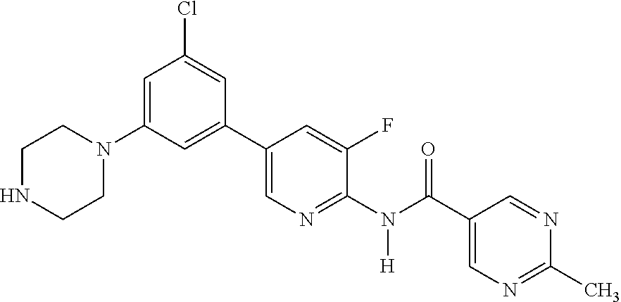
C1(C2=CN=C(N(C(C3=CN=C(C)N=C3)=O)[H])C(F)=C2)=CC(N2CCNCC2)=CC(Cl)=C1
